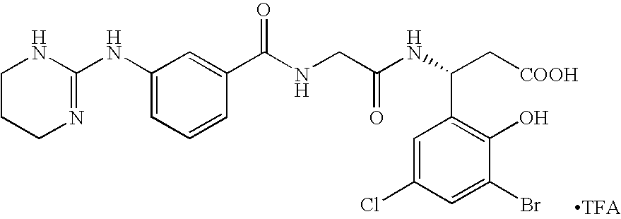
C1(NC2=NCCCN2)=CC=CC(C(NCC(NC(C[COOH])C2=C(O)C(Br)=CC(Cl)=C2)=O)=O)=C1
